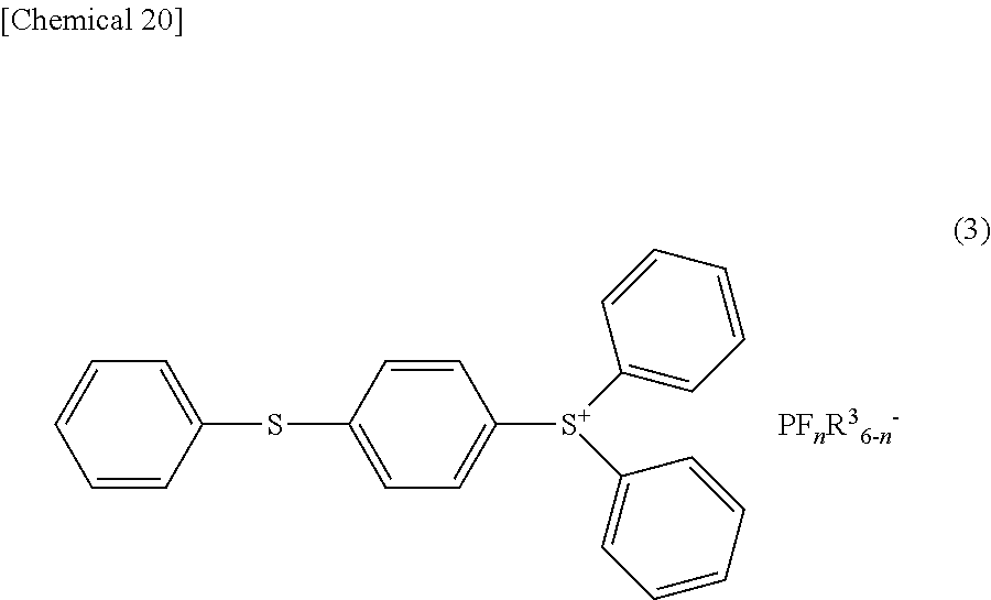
C1=CC(SC2=CC=C([S+](C3=CC=CC=C3)C3=CC=CC=C3)C=C2)=CC=C1.[PFnR36-n-]
